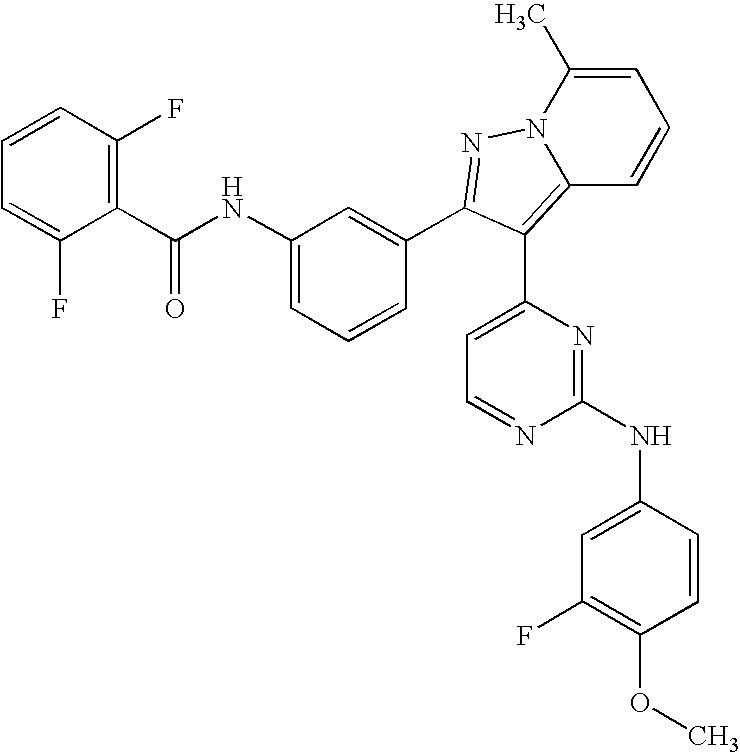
C1(C(NC2=CC=CC(C3=NN4C(C)=CC=CC4=C3C3=CC=NC(NC4=CC(F)=C(OC)C=C4)=N3)=C2)=O)=C(F)C=CC=C1F
